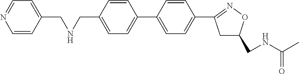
C1=C(CNCC2=CC=NC=C2)C=CC(C2=CC=C(C3=NOC(CNC(=O)C)C3)C=C2)=C1
